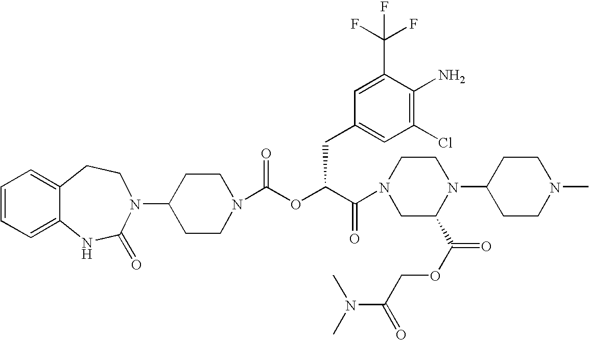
C12=CC=CC=C1NC(=O)N(C1CCN(C(OC(C(=O)N3CC(C(OCC(N(C)C)=O)=O)N(C4CCN(C)CC4)CC3)CC3=CC(Cl)=C(N)C(C(F)(F)F)=C3)=O)CC1)CC2
